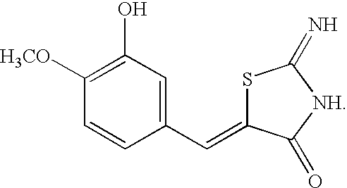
S1C(=CC2=CC(O)=C([H3CO])C=C2)C(=O)[NH]C1=N
